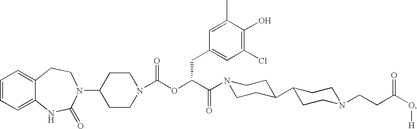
C1=CC=C2C(=C1)CCN(C1CCN(C(OC(C(=O)N3CCC(C4CCN(CCC(O[H])=O)CC4)CC3)CC3=CC(Cl)=C(O)C(C)=C3)=O)CC1)C(=O)N2
